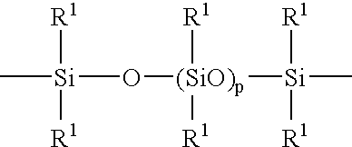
[R1][Si](C)(O[(SiO)p]([R1])([R1])[Si]([R1])(C)[R1])[R1]
